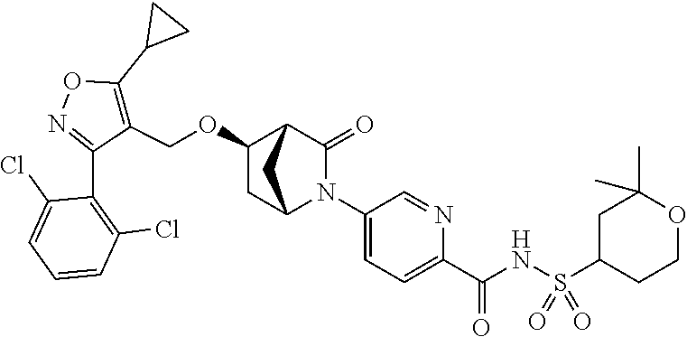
C1(OCC2=C(C3CC3)ON=C2C2=C(Cl)C=CC=C2Cl)CC2N(C3=CC=C(C(NS(=O)(=O)C4CCOC(C)(C)C4)=O)N=C3)C(=O)C1C2
